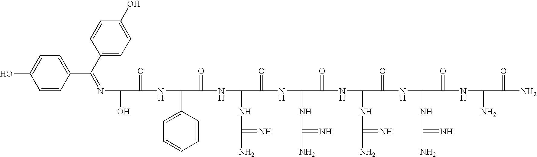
N(C(O)C(=O)NC(C1=CC=CC=C1)C(=O)NC(NC(N)=N)C(=O)NC(NC(N)=N)C(=O)NC(NC(N)=N)C(=O)NC(NC(N)=N)C(=O)NC(N)C(=O)N)=C(C1=CC=C(O)C=C1)C1=CC=C(O)C=C1
